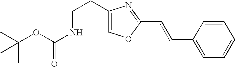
C1(CCNC(OC(C)(C)C)=O)=COC(C=CC2=CC=CC=C2)=N1
